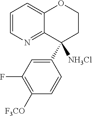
C1=CN=C2C(=C1)OCCC2(C1=CC(F)=C([F3CO])C=C1)[NH3Cl]
